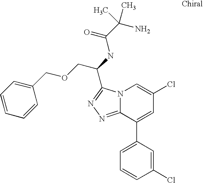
C12=NN=C(C(NC(C(N)(C)C)=O)COCC3=CC=CC=C3)N1C=C(Cl)C=C2C1=CC=CC(Cl)=C1
